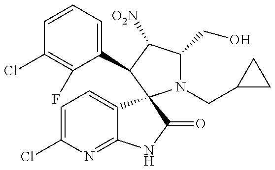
C1=CC=C(C2C([O2N])C(CO)N(CC3CC3)C23C2=CC=C(Cl)N=C2NC3=O)C(F)=C1Cl
